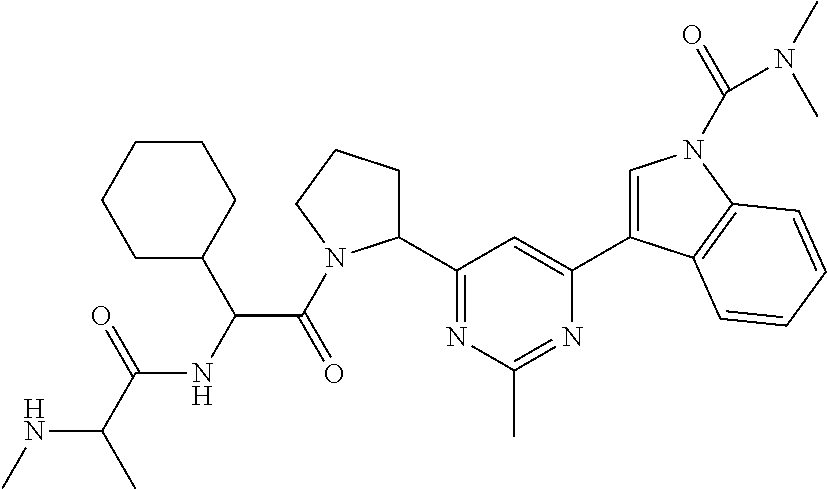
N(C(C)C(=O)NC(C(=O)N1C(C2=NC(C)=NC(C3=CN(C(=O)N(C)C)C4=C3C=CC=C4)=C2)CCC1)C1CCCCC1)C
